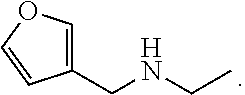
C1(CNCC)=COC=C1
